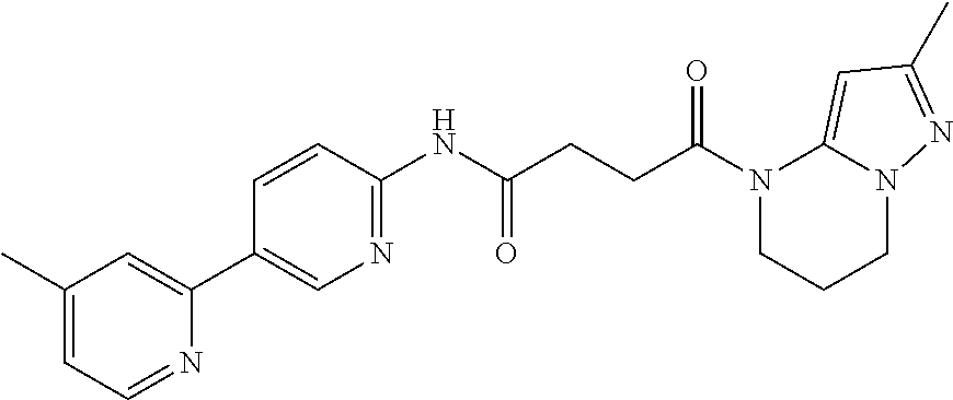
C1(C)=CC=NC(C2=CN=C(NC(CCC(N3CCCN4C3=CC(C)=N4)=O)=O)C=C2)=C1
